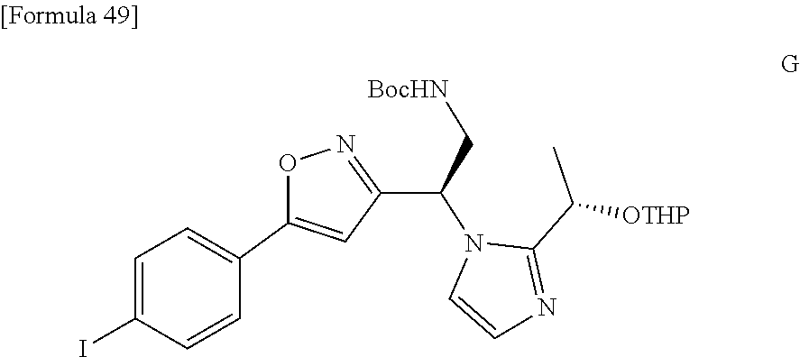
C1(C([OTHP])C)=NC=CN1C(C1=NOC(C2=CC=C(I)C=C2)=C1)C[BocHN]
